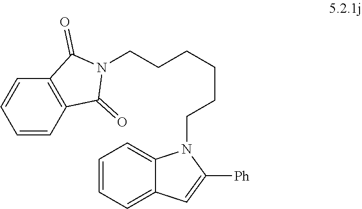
C1=CC2=C(C=C1)C(=O)N(CCCCCCN1C3=CC=CC=C3C=C1[Ph])C2=O
